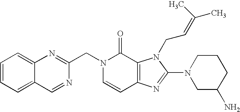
C1=NC(CN2C=CC3=C(C2=O)N(CC=C(C)C)C(N2CC(N)CCC2)=N3)=NC2=CC=CC=C12
